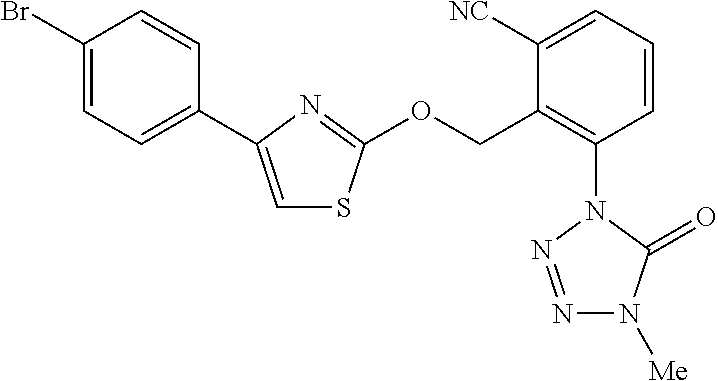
C1=CC=C([NC])C(COC2=NC(C3=CC=C(Br)C=C3)=CS2)=C1N1N=NN([Me])C1=O
